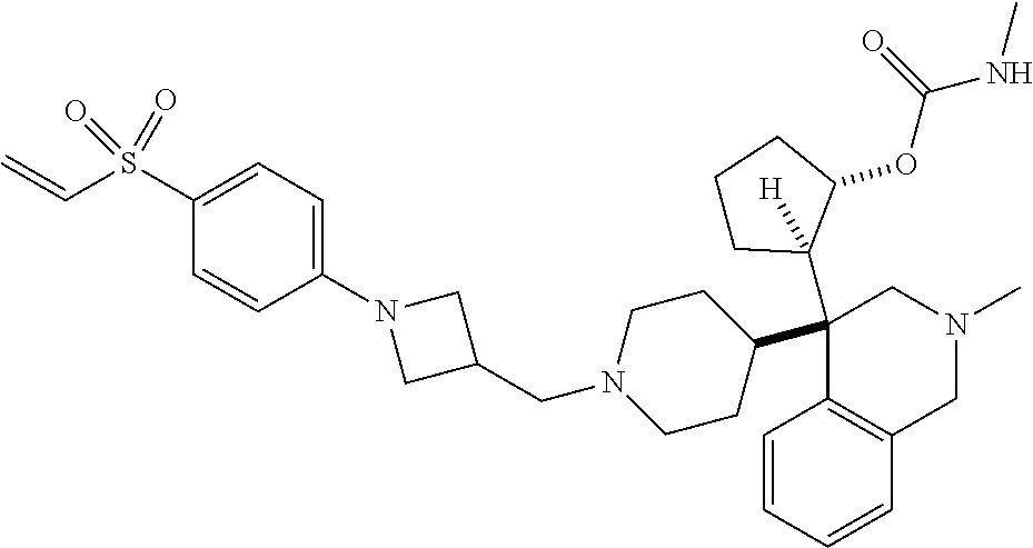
C1(S(C=C)(=O)=O)=CC=C(N2CC(CN3CCC(C4(C5([H])CCCC5OC(=O)NC)C5=C(C=CC=C5)CN(C)C4)CC3)C2)C=C1
